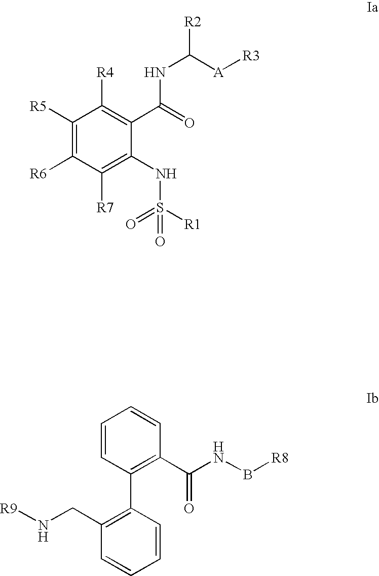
C1([R5])=C([R6])C([R7])=C(NS(=O)([R1])=O)C(C(=O)NC([A][R3])[R2])=C1[R4].C1=CC(C2=C(CN[R9])C=CC=C2)=C(C(NB[R8])=O)C=C1
